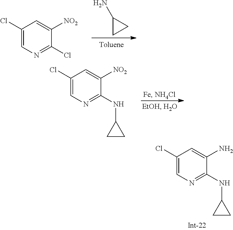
C1(NC2CC2)=NC=C(Cl)C=C1[NO2].NC1CC1.C1=C(Cl)C=C([NO2])C(Cl)=N1.C1(NC2CC2)=NC=C(Cl)C=C1N
